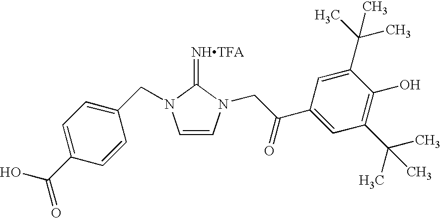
C1(CN2C(=[NHTFA])N(CC(C3=CC(C(C)(C)C)=C(O)C(C(C)(C)C)=C3)=O)C=C2)=CC=C(C(=O)O)C=C1
